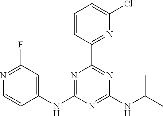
C1=CC(C2=NC(NC(C)C)=NC(NC3=CC(F)=NC=C3)=N2)=NC(Cl)=C1
